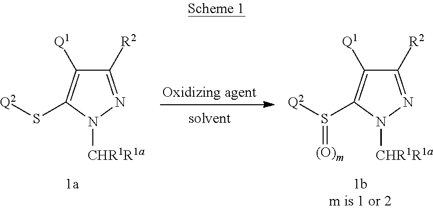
C1([R2])=NN([CHR1R1a])C(S([Q2])=[(O)m])=C1[Q1].C1([R2])=NN([CHR1R1a])C(S[Q2])=C1[Q1]
